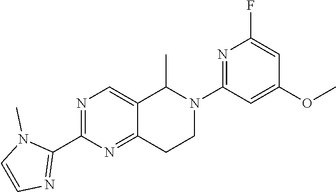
N1=C(C2=NC=CN2C)N=C2C(=C1)C(C)N(C1=NC(F)=CC(OC)=C1)CC2
